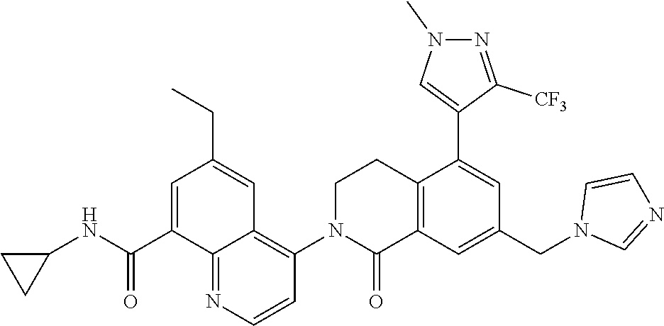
C12=C(C=C(CN3C=NC=C3)C=C1C1=CN(C)N=C1[CF3])C(=O)N(C1=C3C(=NC=C1)C(C(NC1CC1)=O)=CC(CC)=C3)CC2
